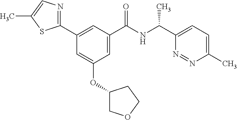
C1=C(C(NC(C2=CC=C(C)N=N2)C)=O)C=C(C2=NC=C(C)S2)C=C1OC1COCC1
